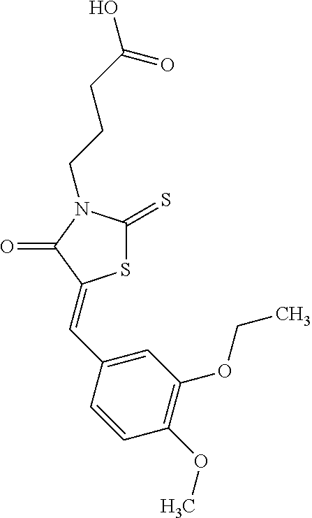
S1C(=S)N(CCCC(O)=O)C(=O)C1=CC1=CC(OCC)=C(OC)C=C1
